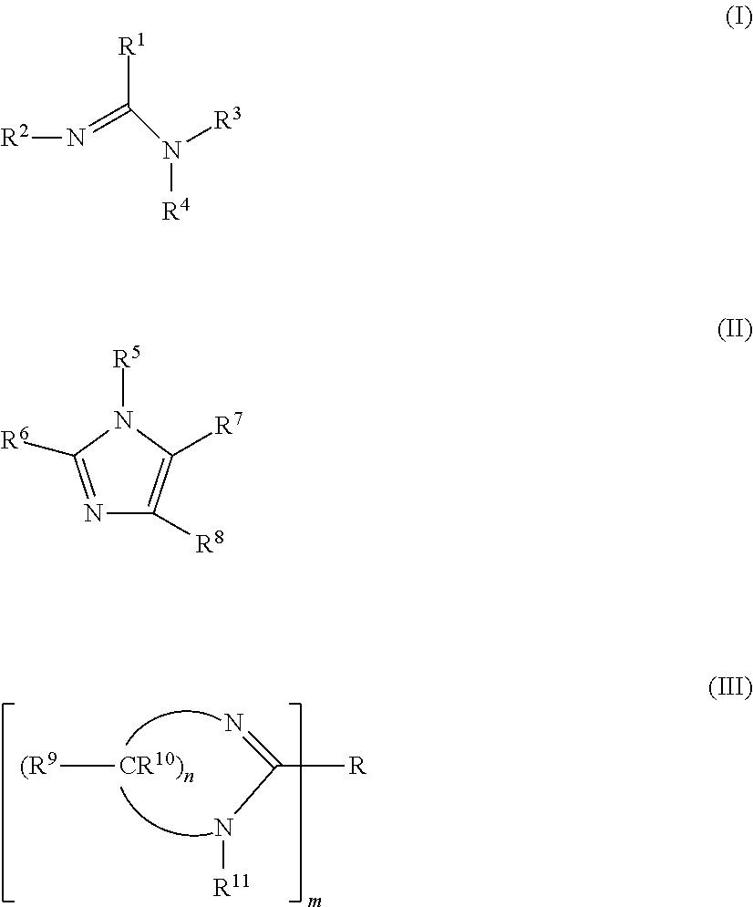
C([R])(N[R11])=N.[(R9][CR10)n].[R1]C(N([R3])[R4])=N[R2].N1=C([R6])N([R5])C([R7])=C1[R8]
